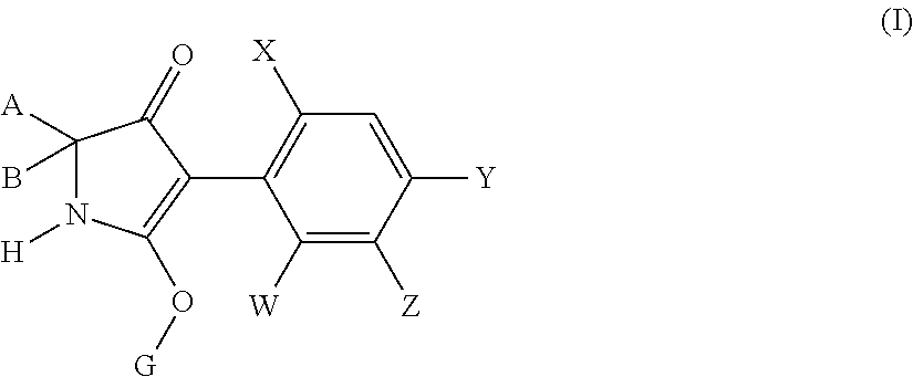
C1(C2=C([X])C=C([Y])C([Z])=C2[W])=C(O[G])N([H])C(B)([A])C1=O
